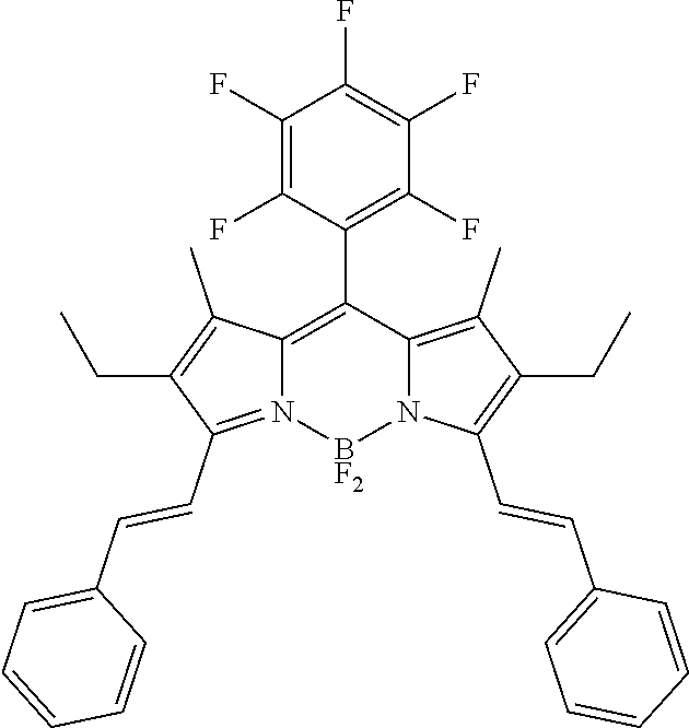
C1(F)=C(F)C(C2=C3N(=C(C=CC4=CC=CC=C4)C(CC)=C3C)[BF2]N3C2=C(C)C(CC)=C3C=CC2=CC=CC=C2)=C(F)C(F)=C1F
